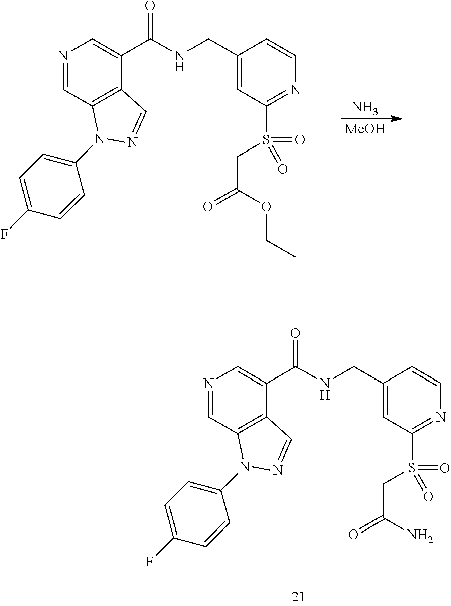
N1=CC2=C(C(C(NCC3=CC(S(=O)(=O)CC(=O)OCC)=NC=C3)=O)=C1)C=NN2C1=CC=C(F)C=C1.[MeOH].N.N1=CC2=C(C(C(NCC3=CC(S(=O)(=O)CC(=O)N)=NC=C3)=O)=C1)C=NN2C1=CC=C(F)C=C1
